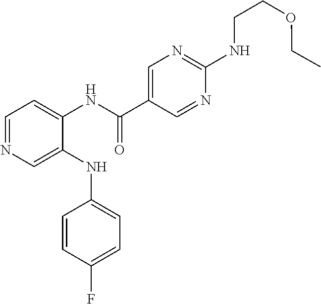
C1(NC2=CC=C(F)C=C2)=CN=CC=C1NC(C1=CN=C(NCCOCC)N=C1)=O
